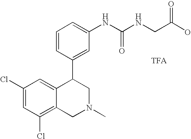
C1(Cl)=CC(Cl)=C2C(=C1)C(C1=CC(NC(=O)NCC(=O)O)=CC=C1)CN(C)C2
